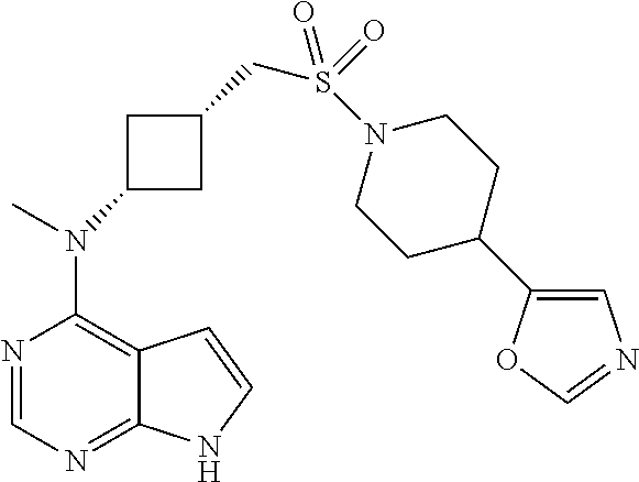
N1=CN=C2C(=C1N(C)C1CC(CS(=O)(=O)N3CCC(C4=CN=CO4)CC3)C1)C=CN2
